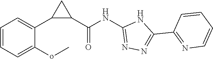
C1(C(NC2=NN=C(C3=NC=CC=C3)N2)=O)CC1C1=CC=CC=C1oC
